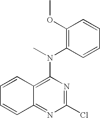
C1=CC2=C(N(C3=C(OC)C=CC=C3)C)N=C(Cl)N=C2C=C1
